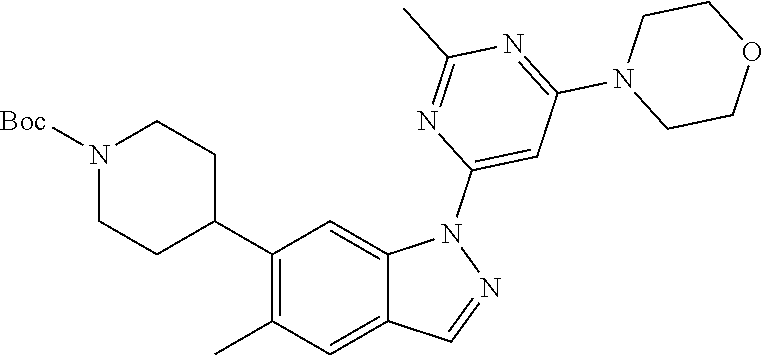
C1(C2CCN([Boc])CC2)=C(C)C=C2C(=C1)N(C1=CC(N3CCOCC3)=NC(C)=N1)N=C2
